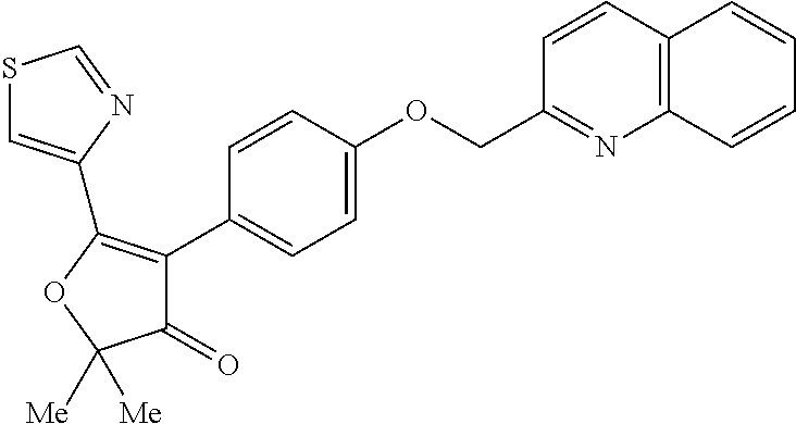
C12=C(C=CC(COC3=CC=C(C4=C(C5=CSC=N5)OC([Me])([Me])C4=O)C=C3)=N1)C=CC=C2
